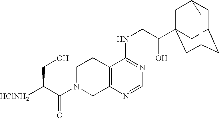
[HClNH2]C(C(N1CC2=C(CC1)C(NCC(O)C13CC4CC(CC(C1)C4)C3)=NC=N2)=O)CO
